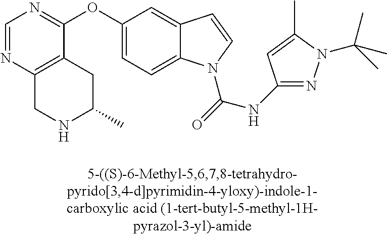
C1(OC2=NC=NC3=C2CC(C)NC3)=CC=C2C(=C1)C=CN2C(=O)NC1=NN(C(C)(C)C)C(C)=C1
